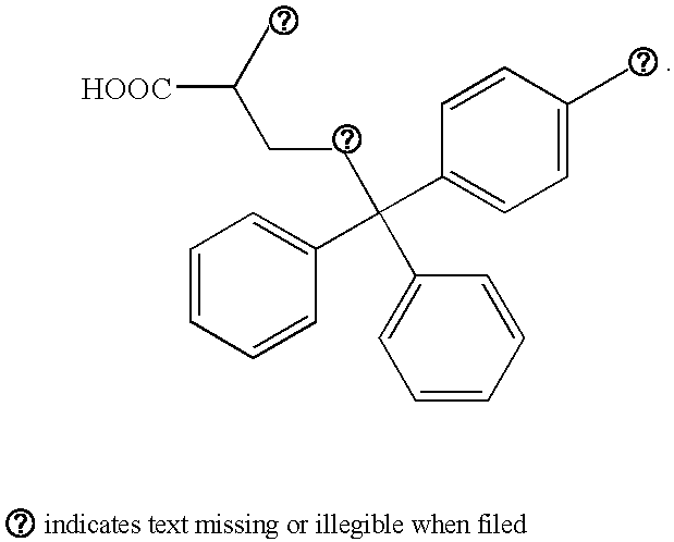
C1=CC=CC(C(CCC([HOOC])C)(C2=CC=CC=C2)C2=CC=C(C)C=C2)=C1
